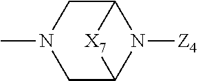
C12CN(C)CC(N1[Z4])[X7]2
